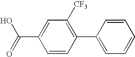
C1=CC(C(=O)O)=CC([CF3])=C1C1=CC=CC=C1
